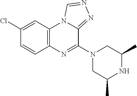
C12=C(C=C(Cl)C=C1)N1C(=NN=C1)C(N1CC(C)NC(C)C1)=N2
